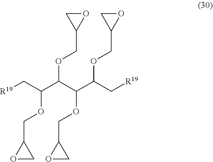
[R19]CC(C(OCC1OC1)C(C(C[R19])OCC1OC1)OCC1OC1)OCC1OC1
